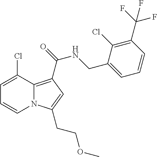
C1=C(Cl)C2=C(C(NCC3=CC=CC(C(F)(F)F)=C3Cl)=O)C=C(CCOC)N2C=C1
